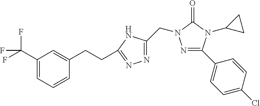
N1=C(C2=CC=C(Cl)C=C2)N(C2CC2)C(=O)N1CC1=NN=C(CCC2=CC(C(F)(F)F)=CC=C2)N1
